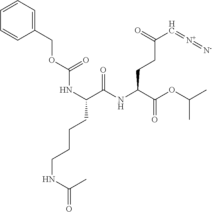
C(NC(C)=O)CCCC(NC(OCC1=CC=CC=C1)=O)C(=O)NC(C(OC(C)C)=O)CCC(C=[N+]=[N-])=O
